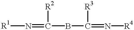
[R1]N=C(BC(=N[R4])[R3])[R2]
